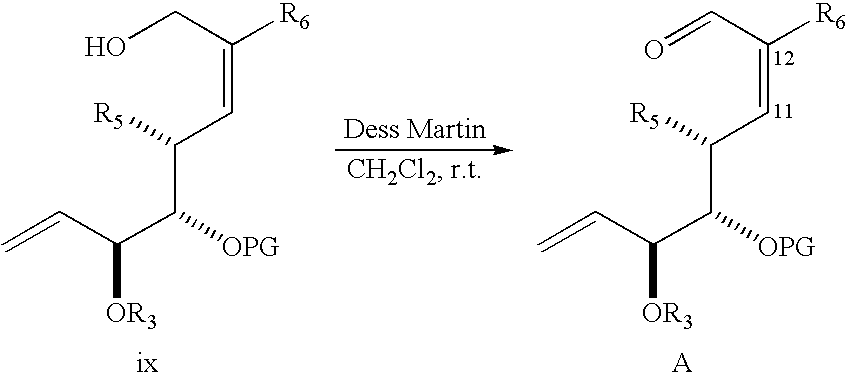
OCC(=CC([R5])C([OPG])C(C=C)[OR3])[R6].O=CC(=CC([R5])C([OPG])C(C=C)[OR3])[R6]
